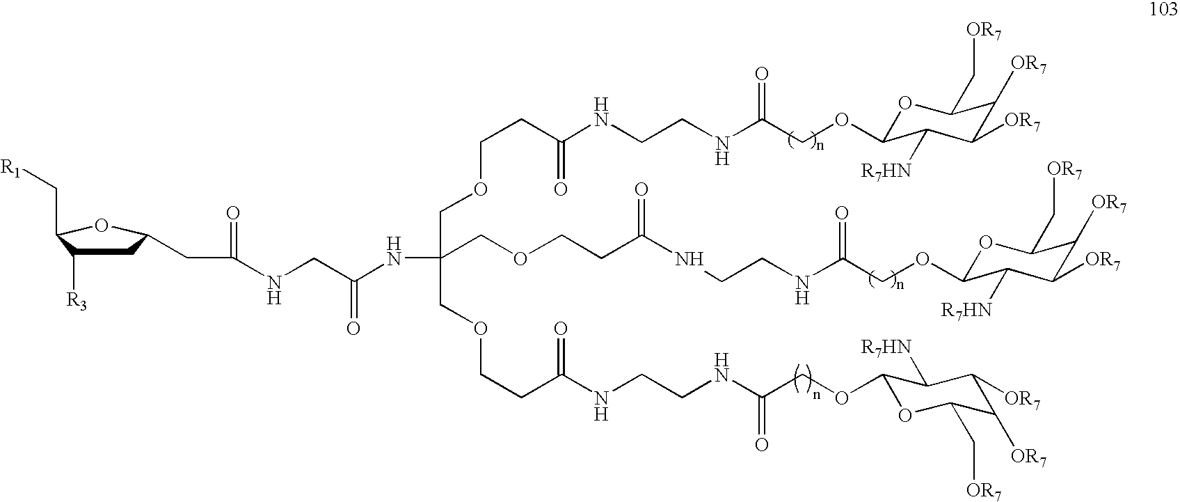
C1C([R3])C(C[R1])OC1CC(NCC(=O)NC(COCCC(NCCNC(COC1OC(C[OR7])C([OR7])C([OR7])C1[R7HN])=O)=O)(COCCC(NCCNC(COC1OC(C[OR7])C([OR7])C([OR7])C1[R7HN])=O)=O)COCCC(NCCNC(COC1OC(C[OR7])C([OR7])C([OR7])C1[R7HN])=O)=O)=O
